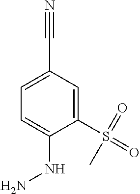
C1(S(=O)(=O)C)=CC(C#N)=CC=C1NN
